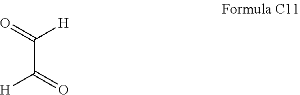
C(C(=O)[H])(=O)[H]
